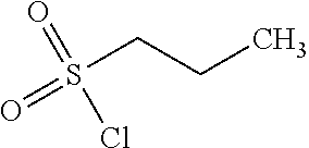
S(CCC)(=O)(=O)Cl
